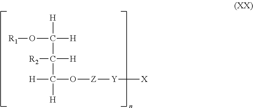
[H]C([H])(C(C([H])(O[Z][Y][X])[H])([R2])[H])O[R1]
